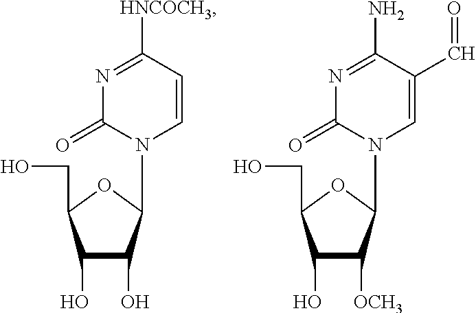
C1(O)C(O)C(N2C(=O)N=C([HNCOCH3])C=C2)OC1CO.C1(O)C([OCH3])C(N2C(=O)N=C(N)C(C=O)=C2)OC1CO
